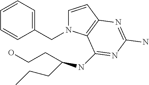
C1=CC2=C(N1CC1=CC=CC=C1)C(NC(CCC)CCO)=NC(N)=N2
